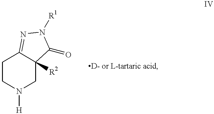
C1CN([H])CC2([R2])C1=NN([R1])C2=O
